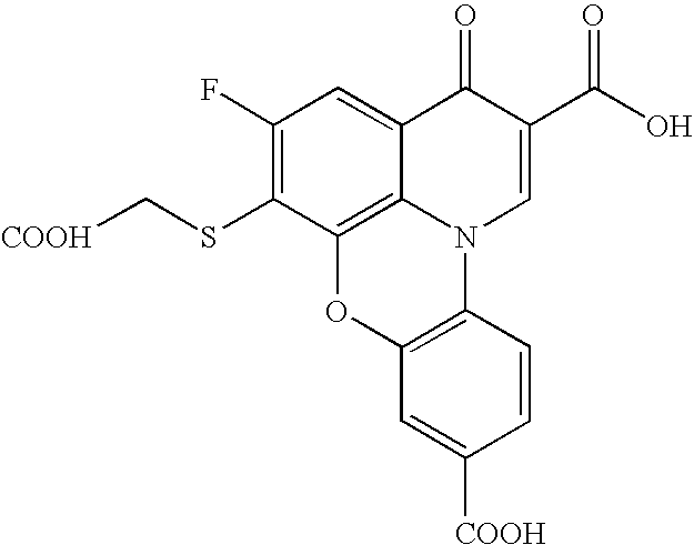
C1(F)=C(SC[COOH])C2=C3C(=C1)C(=O)C(C(O)=O)=CN3C1=C(O2)C=C([COOH])C=C1
